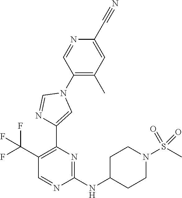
C1(C(F)(F)F)=C(C2=CN(C3=C(C)C=C(C#N)N=C3)C=N2)N=C(NC2CCN(S(C)(=O)=O)CC2)N=C1
